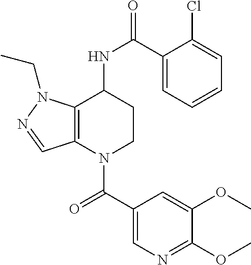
C1(C(=O)N2CCC(NC(=O)C3=CC=CC=C3Cl)C3=C2C=NN3CC)=CN=C(OC)C(OC)=C1
